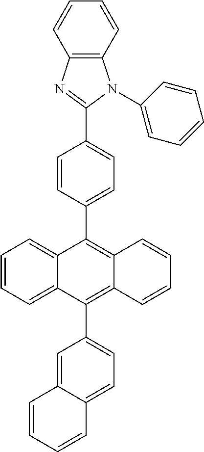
C1=CC=C2C(=C1)C(C1=CC=C(C3=NC4=C(N3C3=CC=CC=C3)C=CC=C4)C=C1)=C1C(=C2C2=CC=C3C(=C2)C=CC=C3)C=CC=C1
